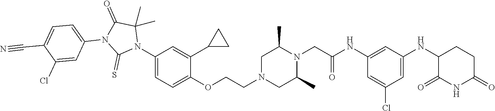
C1=C(Cl)C=C(NC2C(=O)NC(=O)CC2)C=C1NC(CN1C(C)CN(CCOC2=CC=C(N3C(C)(C)C(=O)N(C4=CC=C(C#N)C(Cl)=C4)C3=S)C=C2C2CC2)CC1C)=O
